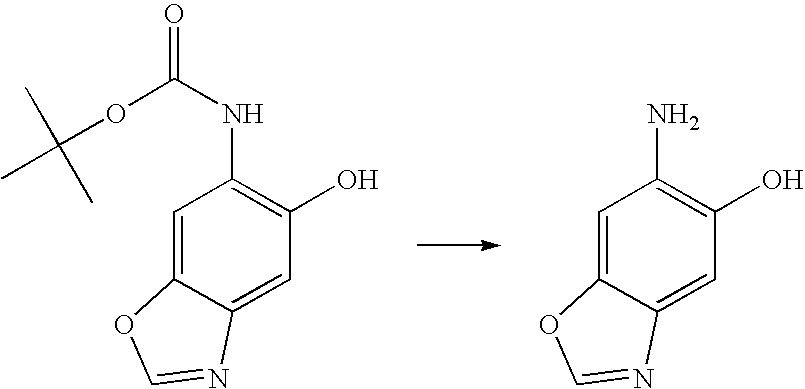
C1=C2C(=CC(O)=C1N)N=CO2.C1=C2C(=CC(O)=C1NC(=O)OC(C)(C)C)N=CO2
